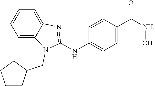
C1=C2C(=CC=C1)N=C(NC1=CC=C(C([NH]O)=O)C=C1)N2CC1CCCC1
